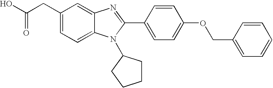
C1(CC(O)=O)=CC=C2C(=C1)N=C(C1=CC=C(OCC3=CC=CC=C3)C=C1)N2C1CCCC1
